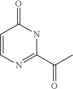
C1=CN=C(C(C)=O)NC1=O
